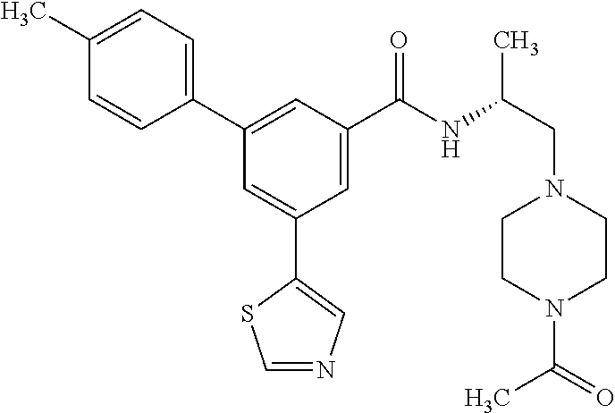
C1=NC=C(C2=CC(C3=CC=C(C)C=C3)=CC(C(NC(CN3CCN(C(=O)C)CC3)C)=O)=C2)S1
